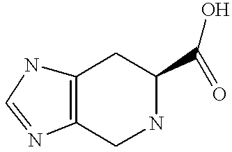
C12=C(N=CN1)CNC(C(=O)O)C2
